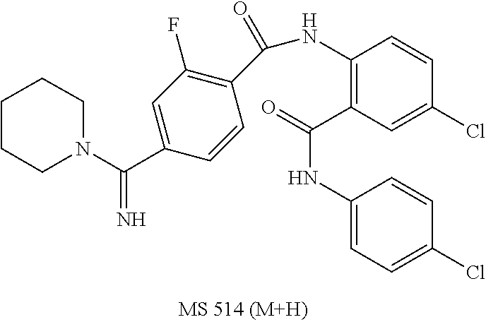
C1(NC(C2=C(F)C=C(C(=N)N3CCCCC3)C=C2)=O)=C(C(=O)NC2=CC=C(Cl)C=C2)C=C(Cl)C=C1
